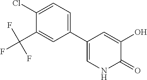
C1(Cl)=CC=C(C2=CNC(=O)C(O)=C2)C=C1C(F)(F)F
